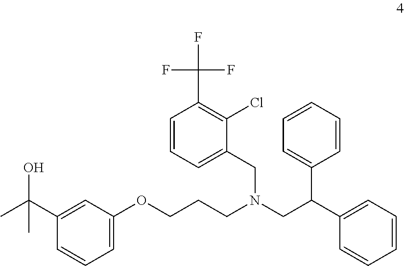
C1(C(C)(O)C)=CC(OCCCN(CC(C2=CC=CC=C2)C2=CC=CC=C2)CC2=CC=CC(C(F)(F)F)=C2Cl)=CC=C1
